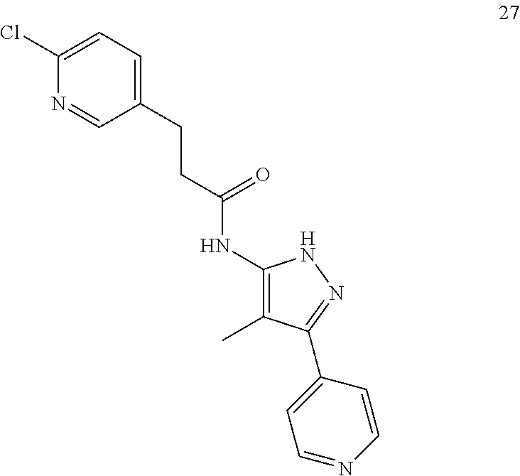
C1(CCC(NC2=C(C)C(C3=CC=NC=C3)=NN2)=O)=CC=C(Cl)N=C1
